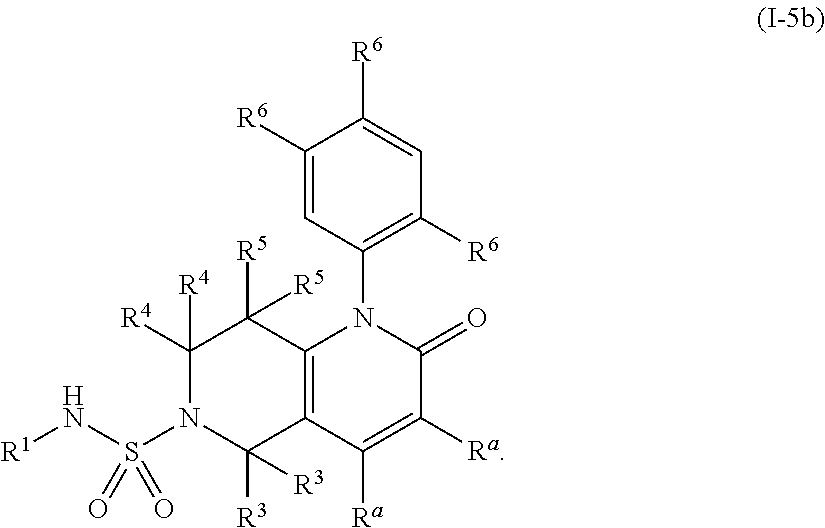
C1([R4])([R4])N(S(N[R1])(=O)=O)C([R3])([R3])C2=C(C1([R5])[R5])N(C1=C([R6])C=C([R6])C([R6])=C1)C(=O)C([Ra])=C2[Ra]
